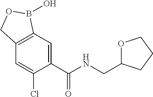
C1=C(C(NCC2OCCC2)=O)C(Cl)=CC2=C1B(O)OC2
